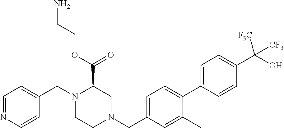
C1=NC=CC(CN2CCN(CC3=CC=C(C4=CC=C(C(O)([CF3])[CF3])C=C4)C(C)=C3)CC2C(=O)OCCN)=C1
